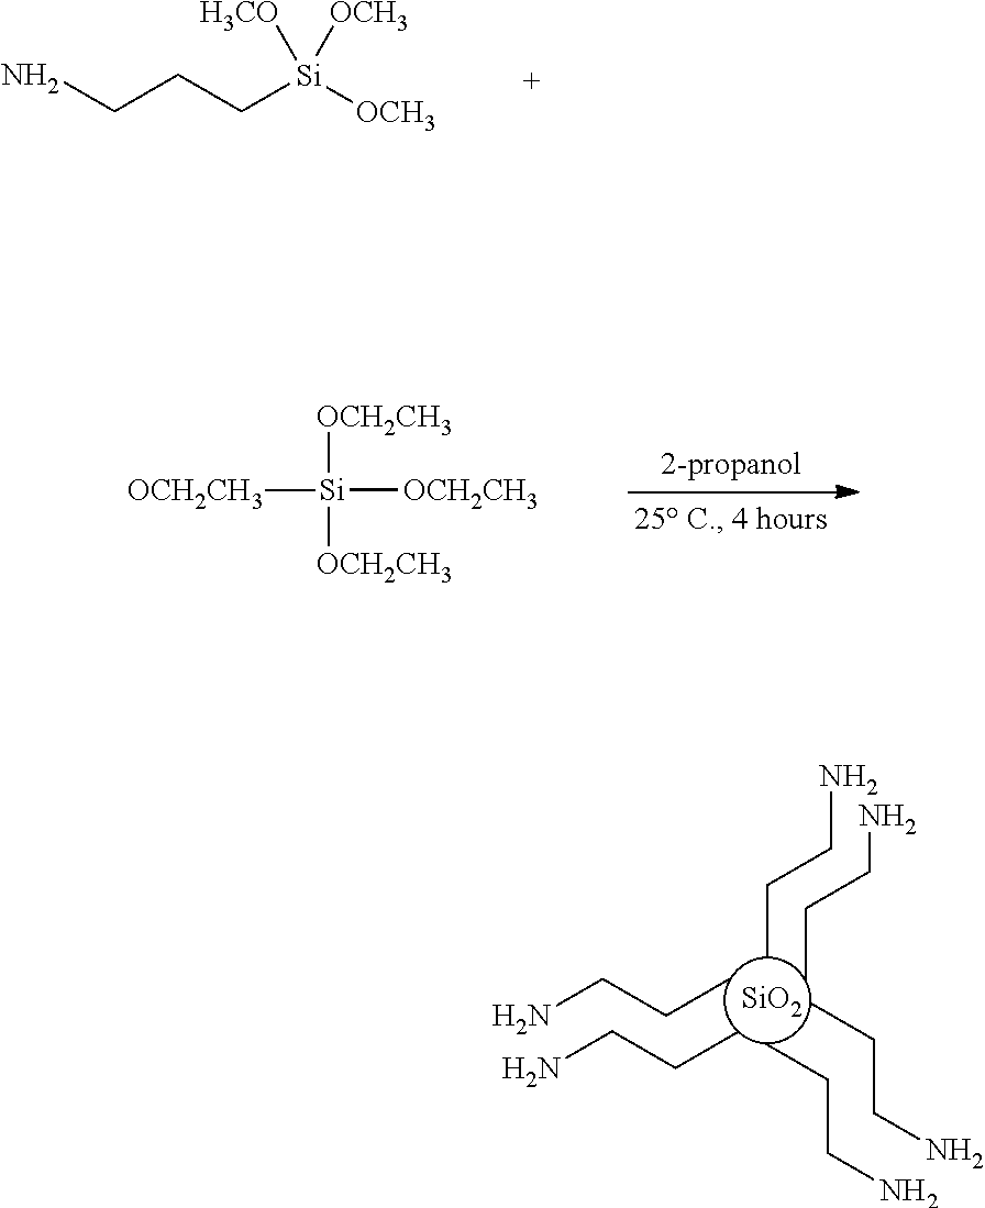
[SiO2].CCCN.CCCN.CCCN.CCCN.CCCN.CCCN.NCCC[Si]([OCH3])([OCH3])[H3CO].[OCH2CH3][Si]([OCH2CH3])([OCH2CH3])[OCH2CH3]
